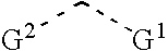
[G2]C[G1]
